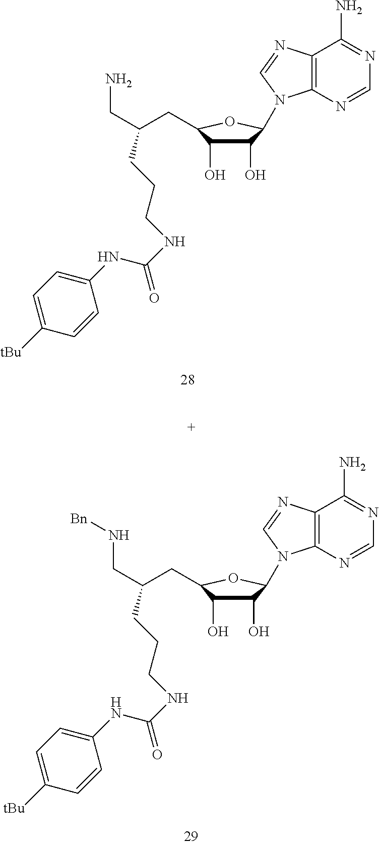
C1(O)C(O)C(CC(CN)CCCNC(NC2=CC=C([tBu])C=C2)=O)OC1N1C2=C(C(N)=NC=N2)N=C1.C1(O)C(O)C(CC(CN[Bn])CCCNC(NC2=CC=C([tBu])C=C2)=O)OC1N1C2=C(C(N)=NC=N2)N=C1
